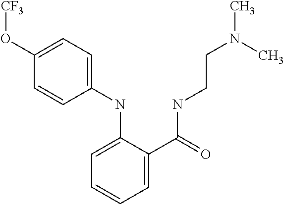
C1(O[CF3])=CC=C(NC2=CC=CC=C2C(NCCN(C)C)=O)C=C1
